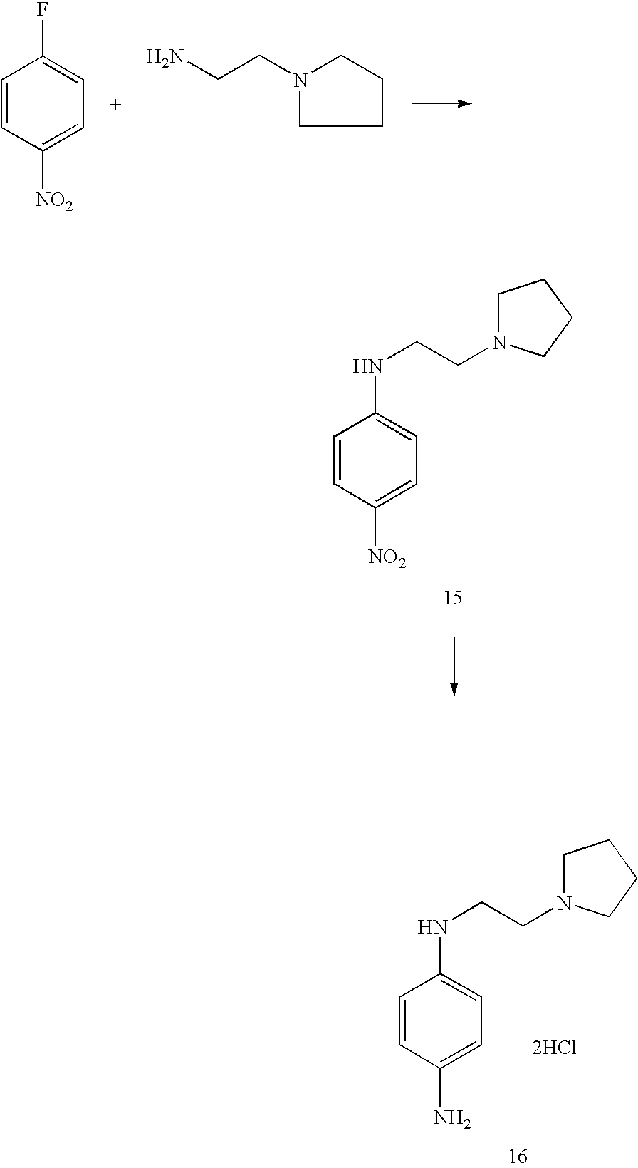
C1=CC([NO2])=CC=C1F.NCCN1CCCC1.C1=CC([NO2])=CC=C1NCCN1CCCC1.[2HCl].C1=CC(N)=CC=C1NCCN1CCCC1
